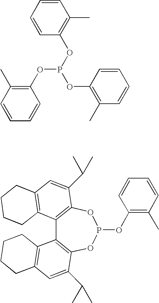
C1=CC=CC(OP(OC2=C(C)C=CC=C2)OC2=C(C)C=CC=C2)=C1C.C12=C(OP(OC3=C(C)C=CC=C3)OC3=C1C1=C(C=C3C(C)C)CCCC1)C(C(C)C)=CC1=C2CCCC1
